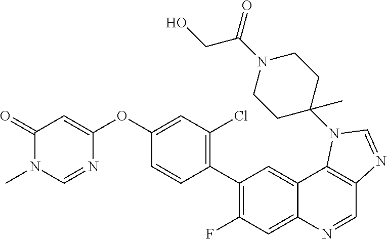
C1(=O)N(C)C=NC(OC2=CC(Cl)=C(C3=C(F)C=C4C(=C3)C3=C(C=N4)N=CN3C3(C)CCN(C(CO)=O)CC3)C=C2)=C1
